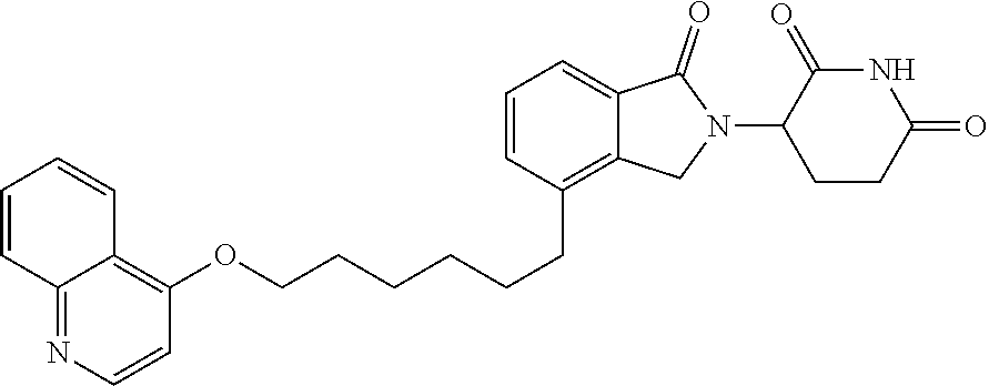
C1=CC(CCCCCCOC2=C3C(=NC=C2)C=CC=C3)=C2C(=C1)C(=O)N(C1C(=O)NC(=O)CC1)C2
